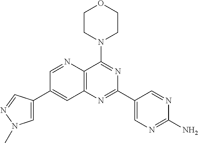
C1=C(C2=CC3=C(C(N4CCOCC4)=NC(C4=CN=C(N)N=C4)=N3)N=C2)C=NN1C
